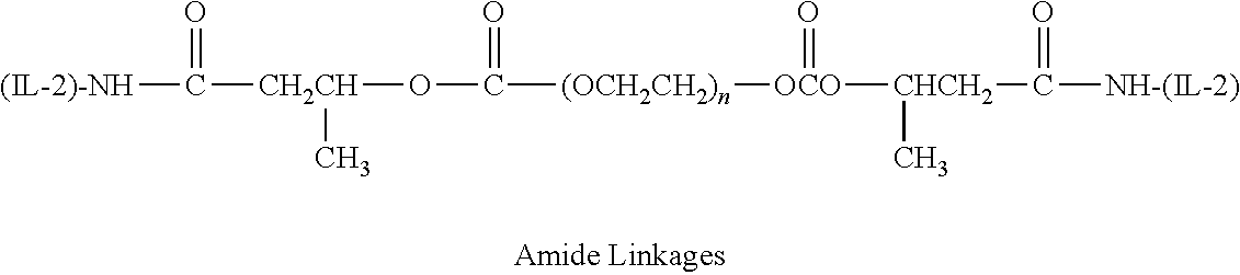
[(IL-2)-NH]C(=O)[CH2CH](C)OC(=O)[(OCH2CH2)n][OCO](=O)[CHCH2](C)C(=O)[NH-(IL-2)]
